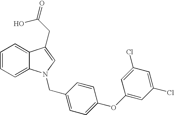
C1=CC=C2C(=C1)C(CC(O)=O)=CN2CC1=CC=C(OC2=CC(Cl)=CC(Cl)=C2)C=C1
